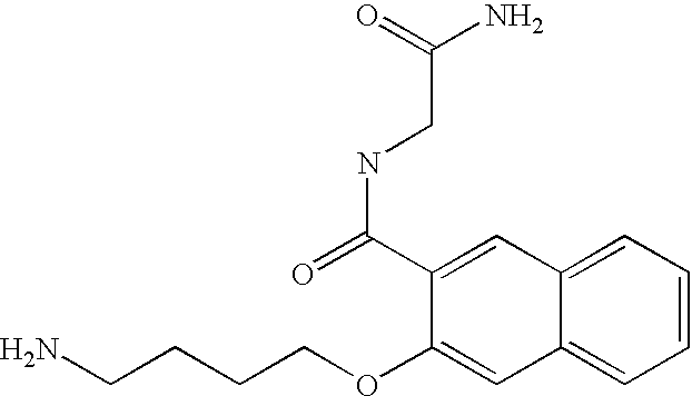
C1(OCCCCN)=CC2=CC=CC=C2C=C1C(=O)NCC(N)=O
